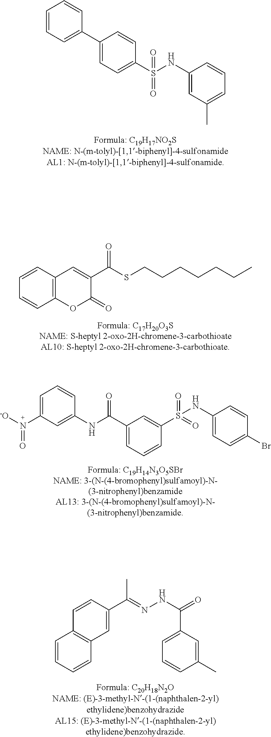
C1=CC=C(C2=CC=C(S(NC3=CC(C)=CC=C3)(=O)=O)C=C2)C=C1.C1=CC2=C(C=C1)C=C(C(SCCCCCCC)=O)C(=O)O2.C1=C(N([-O])=O)C=C(NC(C2=CC=CC(S(=O)(=O)NC3=CC=C(Br)C=C3)=C2)=O)C=C1.C1=CC=CC2=C1C=CC(C(=NNC(=O)C1=CC=CC(C)=C1)C)=C2
